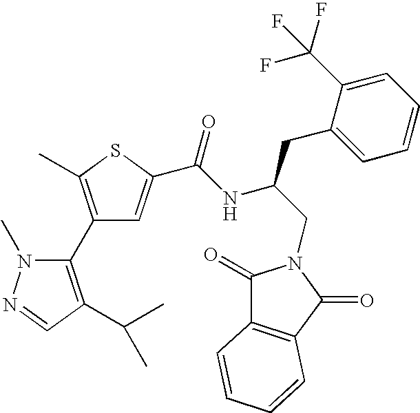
C1(C2=C(C(C)C)C=NN2C)=C(C)SC(C(NC(CN2C(=O)C3=C(C2=O)C=CC=C3)CC2=CC=CC=C2C(F)(F)F)=O)=C1
